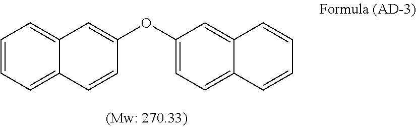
C1=CC=C2C(=C1)C=C(OC1=CC=C3C(=C1)C=CC=C3)C=C2
